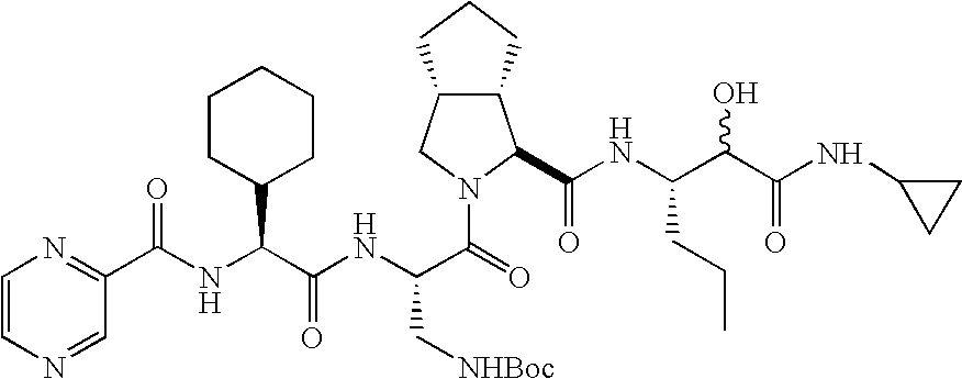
C12C(CCC1)C(C(NC(C(C(NC1CC1)=O)O)CCC)=O)N(C(=O)C(NC(C(NC(C1=NC=CN=C1)=O)C1CCCCC1)=O)C[NHBoc])C2
